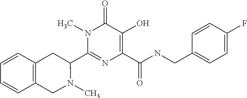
C1(C2N(C)CC3=C(C2)C=CC=C3)=NC(C(NCC2=CC=C(F)C=C2)=O)=C(O)C(=O)N1C
